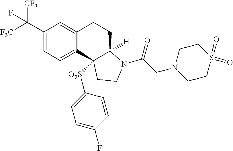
C1(C([CF3])([F3C])F)=CC=C2C(=C1)CCC1([H])C2([O2S]C2=CC=C(F)C=C2)CCN1C(CN1CCS(=O)(=O)CC1)=O
